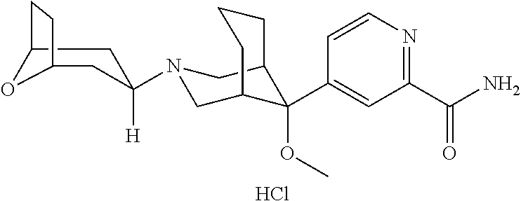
Cl.C1(C(N)=O)=NC=CC(C2(OC)C3CN(C4([H])CC5CCC(C4)O5)CC2CCC3)=C1
